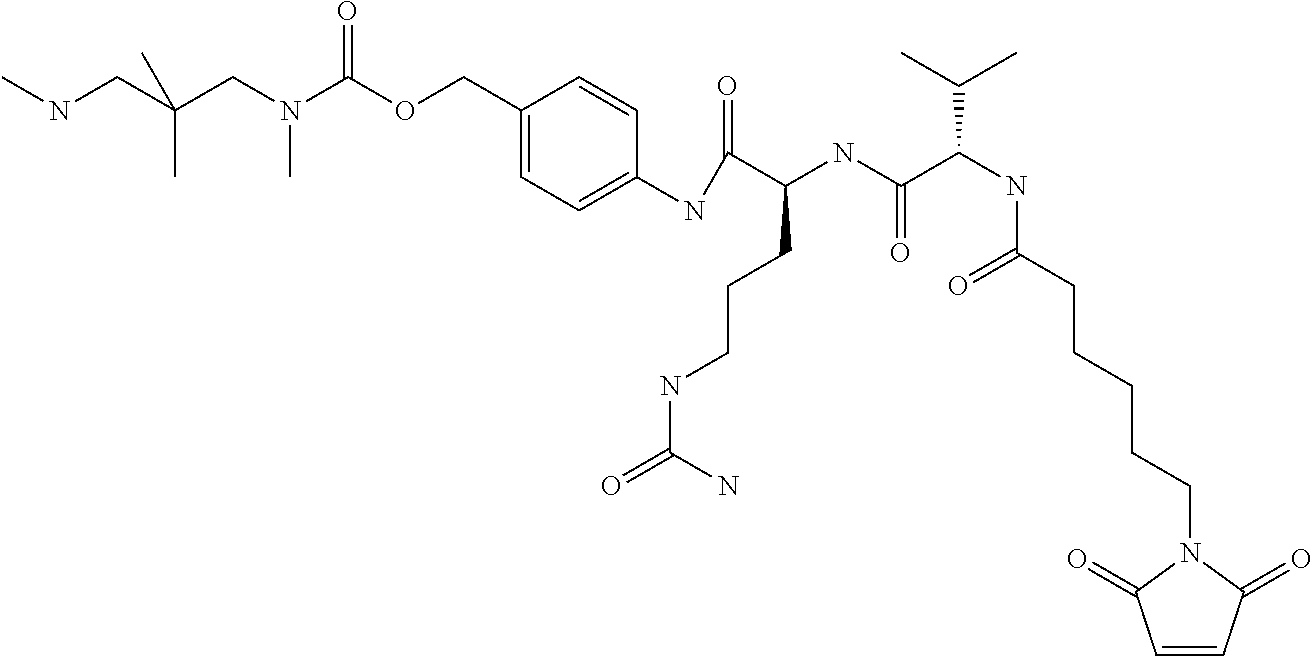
CNCC(CN(C(OCC1=CC=C(NC(C(NC(C(NC(CCCCCN2C(=O)C=CC2=O)=O)C(C)C)=O)CCCNC(=O)N)=O)C=C1)=O)C)(C)C
